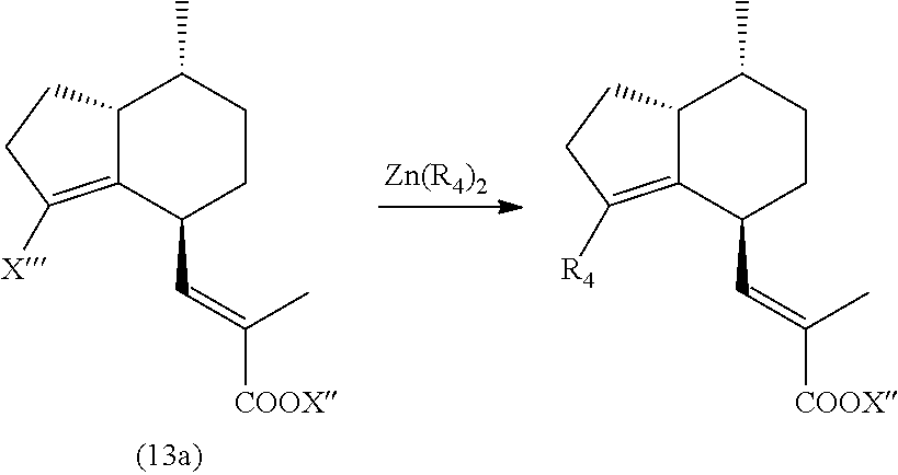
[Zn(R4)2].C12=C([X])CCC1C(C)CCC2C=C([COOX])C.C12=C([R4])CCC1C(C)CCC2C=C([COOX])C
